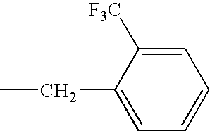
CCC1=CC=CC=C1[F3C]
